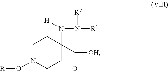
N(C1(C([OH])=O)CCN(O[R])CC1)([H])N([R2])[R1]
